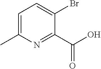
BrC1=CC=C(C)N=C1C(O)=O
